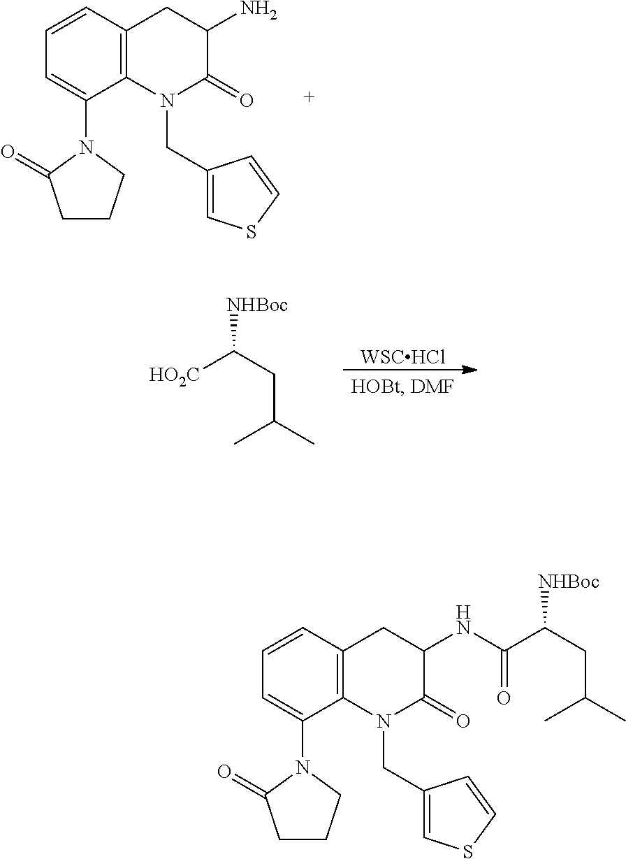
C1=CC=C(N2C(=O)CCC2)C2=C1CC(N)C(=O)N2CC1=CSC=C1.[HO2C]C(CC(C)C)[NHBoc].[WSCHCl].C1=CC=C(N2C(=O)CCC2)C2=C1CC(NC(C(CC(C)C)[NHBoc])=O)C(=O)N2CC1=CSC=C1
